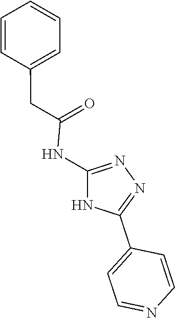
N1=C(NC(CC2=CC=CC=C2)=O)NC(C2=CC=NC=C2)=N1
